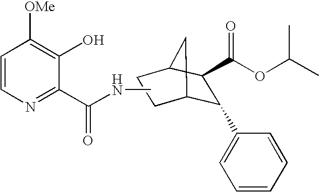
C1=CN=C(C(NC)=O)C(O)=C1[OMe].C1(C2=CC=CC=C2)C2CCC(C1C(OC(C)C)=O)C2
